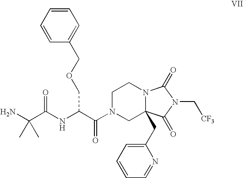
NC(C(NC(C(N1CC2(CC3=CC=CC=N3)N(CC1)C(=O)N(C[CF3])C2=O)=O)COCC1=CC=CC=C1)=O)(C)C
